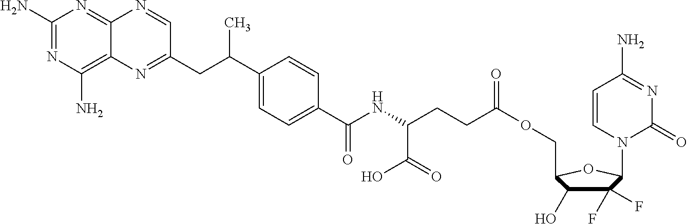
O(CC1C(O)C(F)(F)C(N2C(=O)N=C(N)C=C2)O1)C(CCC(NC(C1=CC=C(C(CC2=NC3=C(N)N=C(N)N=C3N=C2)C)C=C1)=O)C(O)=O)=O
